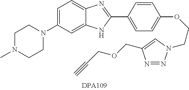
C1N(C)CCN(C2=CC=C3C(=C2)NC(C2=CC=C(OCCN4N=NC(COCC#C)=C4)C=C2)=N3)C1
